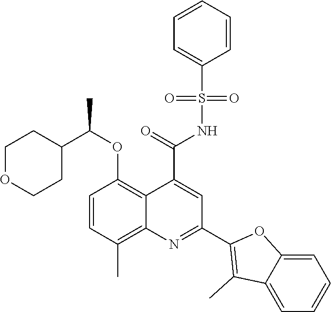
C1=CC(C)=C2C(=C1OC(C1CCOCC1)C)C(C(=O)NS(C1=CC=CC=C1)(=O)=O)=CC(C1=C(C)C3=CC=CC=C3O1)=N2
